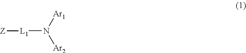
[Ar1]N([Ar2])[L1][Z]
